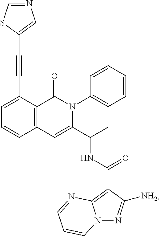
C1=C(C#CC2=CN=CS2)C2=C(C=C1)C=C(C(C)NC(=O)C1=C3N(N=C1[NH2])C=CC=N3)N(C1=CC=CC=C1)C2=O
